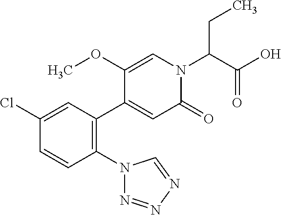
C1(Cl)=CC(C2=CC(=O)N(C(C(O)=O)CC)C=C2OC)=C(N2N=NN=C2)C=C1
